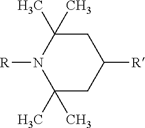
C1(C)(C)CC([R])CC(C)(C)N1[R]
